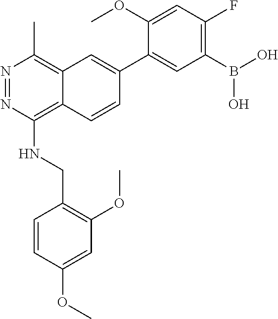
B(C1=C(F)C=C(OC)C(C2=CC3=C(C)N=NC(NCC4=C(OC)C=C(OC)C=C4)=C3C=C2)=C1)(O)O
